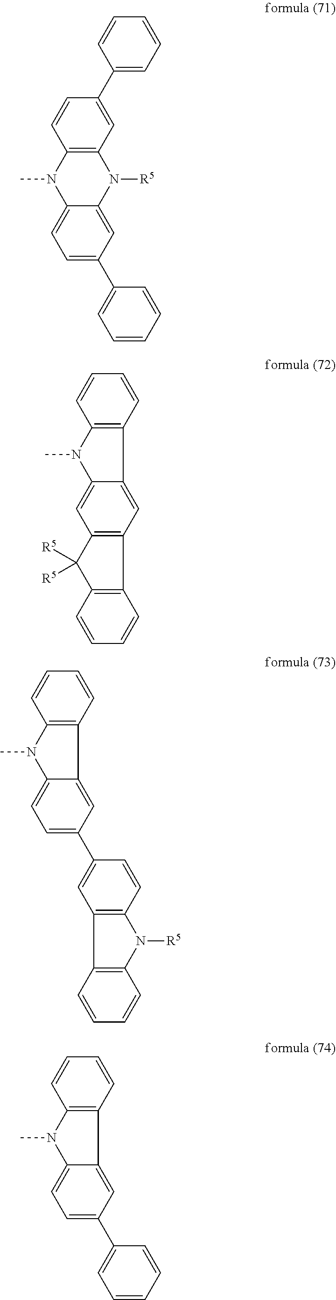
C12=C(C=C(C3=CC=CC=C3)C=C1)N([R5])C1=CC(C3=CC=CC=C3)=CC=C1N2C.C12=C(C=C3C(=C1)N(C)C1=C3C=CC=C1)C1=C(C2([R5])[R5])C=CC=C1.C1=C(C2=CC3=C(C=C2)N([R5])C2=C3C=CC=C2)C=C2C(=C1)N(C)C1=C2C=CC=C1.C1=C(C2=CC=CC=C2)C=C2C(=C1)N(C)C1=C2C=CC=C1
